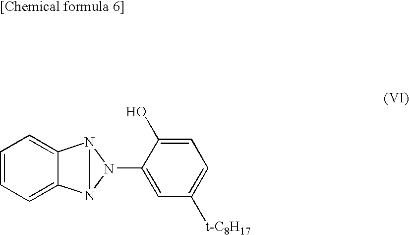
C1=C2C(=CC=C1)N1N2N1C1=CC([t-C8H17])=CC=C1O
